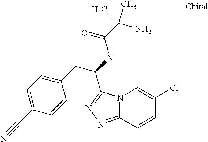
N12C(=NN=C1C(NC(C(N)(C)C)=O)CC1=CC=C(C#N)C=C1)C=CC(Cl)=C2
